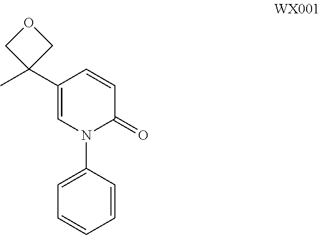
C1=CC(N2C(=O)C=CC(C3(C)COC3)=C2)=CC=C1
